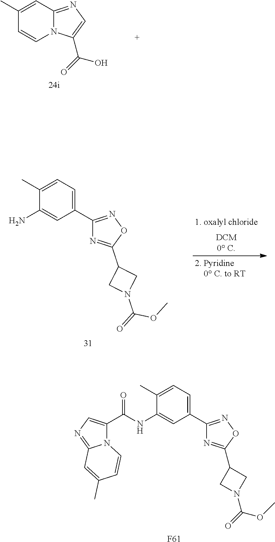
N12C(=NC=C1C(=O)O)C=C(C)C=C2.C1(C)=CC=C(C2=NOC(C3CN(C(=O)OC)C3)=N2)C=C1N.N12C(=NC=C1C(NC1=CC(C3=NOC(C4CN(C(OC)=O)C4)=N3)=CC=C1C)=O)C=C(C)C=C2.[F61]
